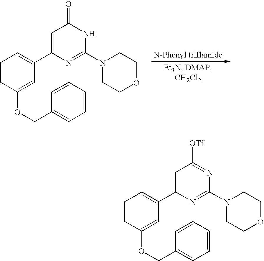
C1=CC(OCC2=CC=CC=C2)=CC(C2=CC(=O)NC(N3CCOCC3)=N2)=C1.C1=CC(OCC2=CC=CC=C2)=CC(C2=CC([OTf])=NC(N3CCOCC3)=N2)=C1
